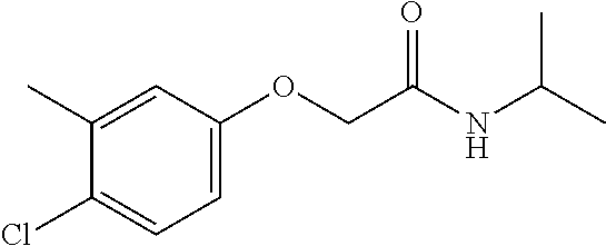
C1=C(OCC(NC(C)C)=O)C=C(C)C(Cl)=C1
